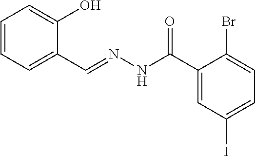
C1=CC=C(C=NNC(C2=CC(I)=CC=C2Br)=O)C(O)=C1
